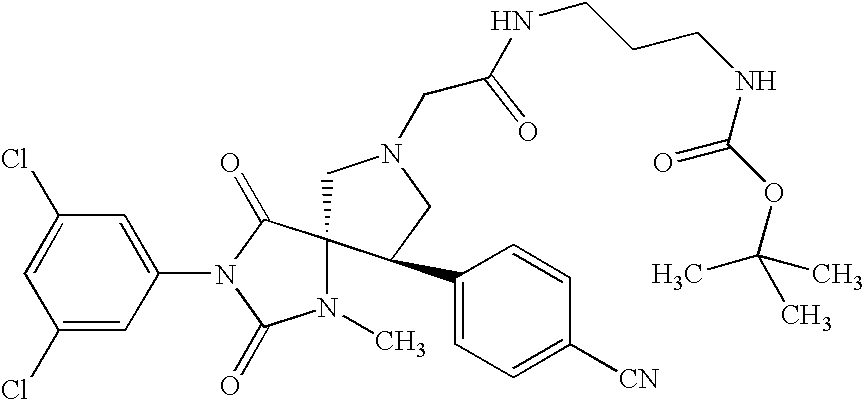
C1=C(Cl)C=C(N2C(=O)C3(N(C)C2=O)CN(CC(=O)NCCCNC(OC(C)(C)C)=O)CC3C2=CC=C([CN])C=C2)C=C1Cl
